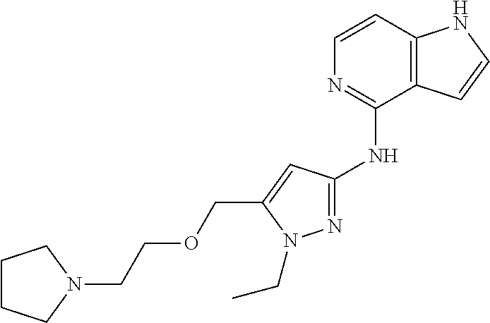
C1CCN(CCOCC2=CC(NC3=NC=CC4=C3C=CN4)=NN2CC)C1
